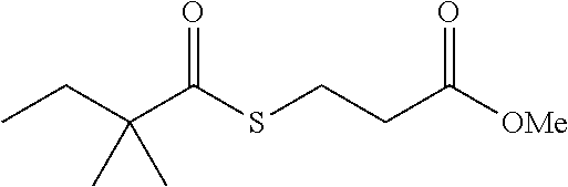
CCC(C(SCCC([OMe])=O)=O)(C)C
